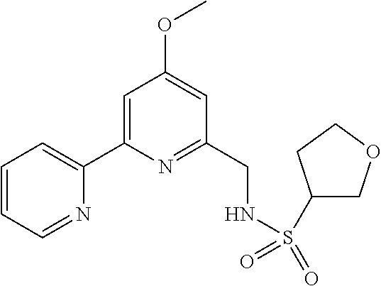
C1=CC=NC(C2=CC(OC)=CC(CNS(C3COCC3)(=O)=O)=N2)=C1
